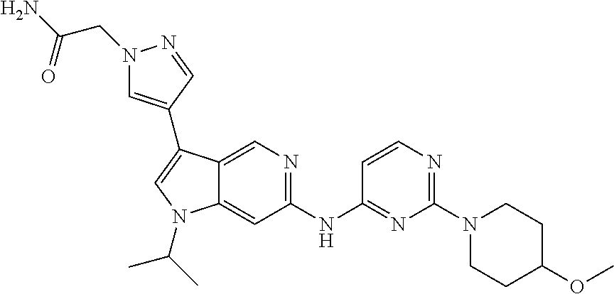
C1(NC2=NC(N3CCC(OC)CC3)=NC=C2)=NC=C2C(=C1)N(C(C)C)C=C2C1=CN(CC(=O)N)N=C1
